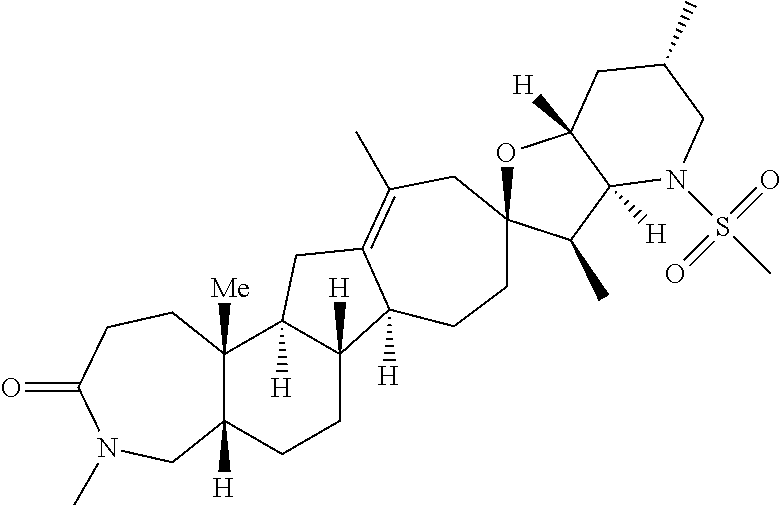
C12([H])C([Me])(C3([H])C([H])(CC1)C1([H])C(=C(C)CC4(CC1)OC1([H])C([H])(C4C)N(S(C)(=O)=O)CC(C)C1)C3)CCC(=O)N(C)C2
